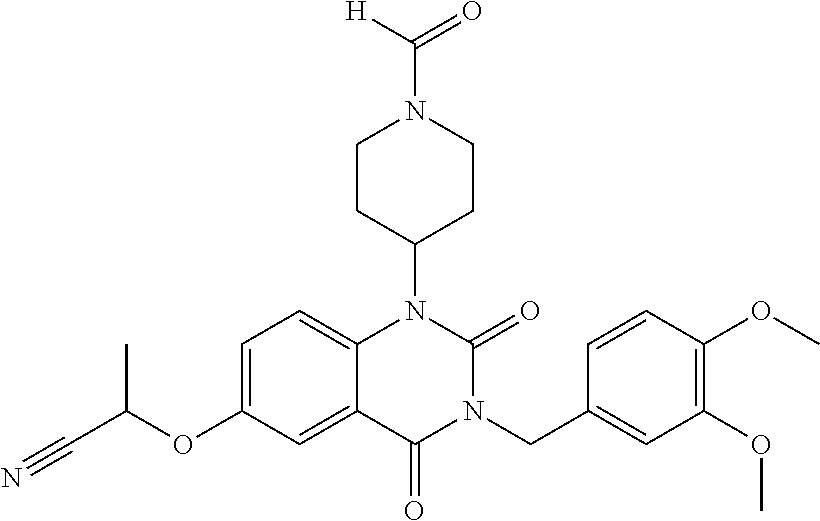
C1=C(OC(C#N)C)C=C2C(=C1)N(C1CCN(C([H])=O)CC1)C(=O)N(CC1=CC(OC)=C(OC)C=C1)C2=O
